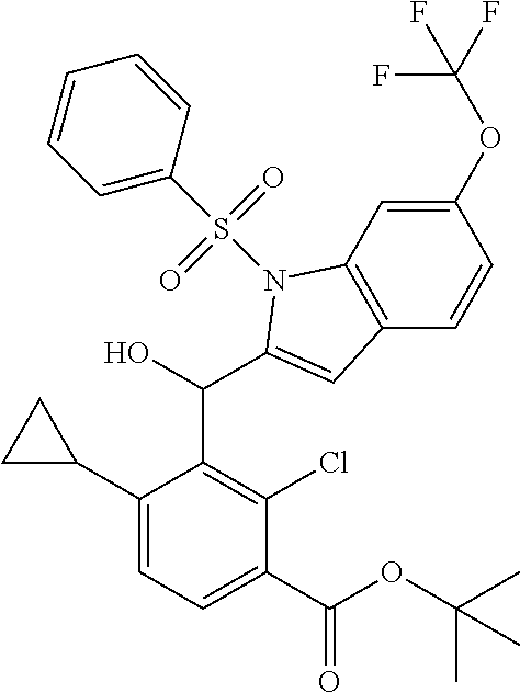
C1(C(OC(C)(C)C)=O)=CC=C(C2CC2)C(C(C2=CC3=C(C=C(OC(F)(F)F)C=C3)N2S(=O)(=O)C2=CC=CC=C2)O)=C1Cl
